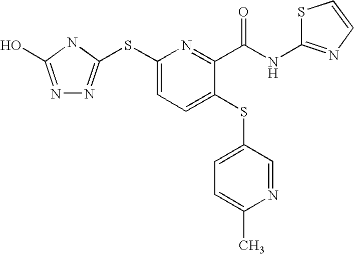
N1=C(O)NC(SC2=CC=C(SC3=CC=C(C)N=C3)C(C(NC3=NC=CS3)=O)=N2)=N1
